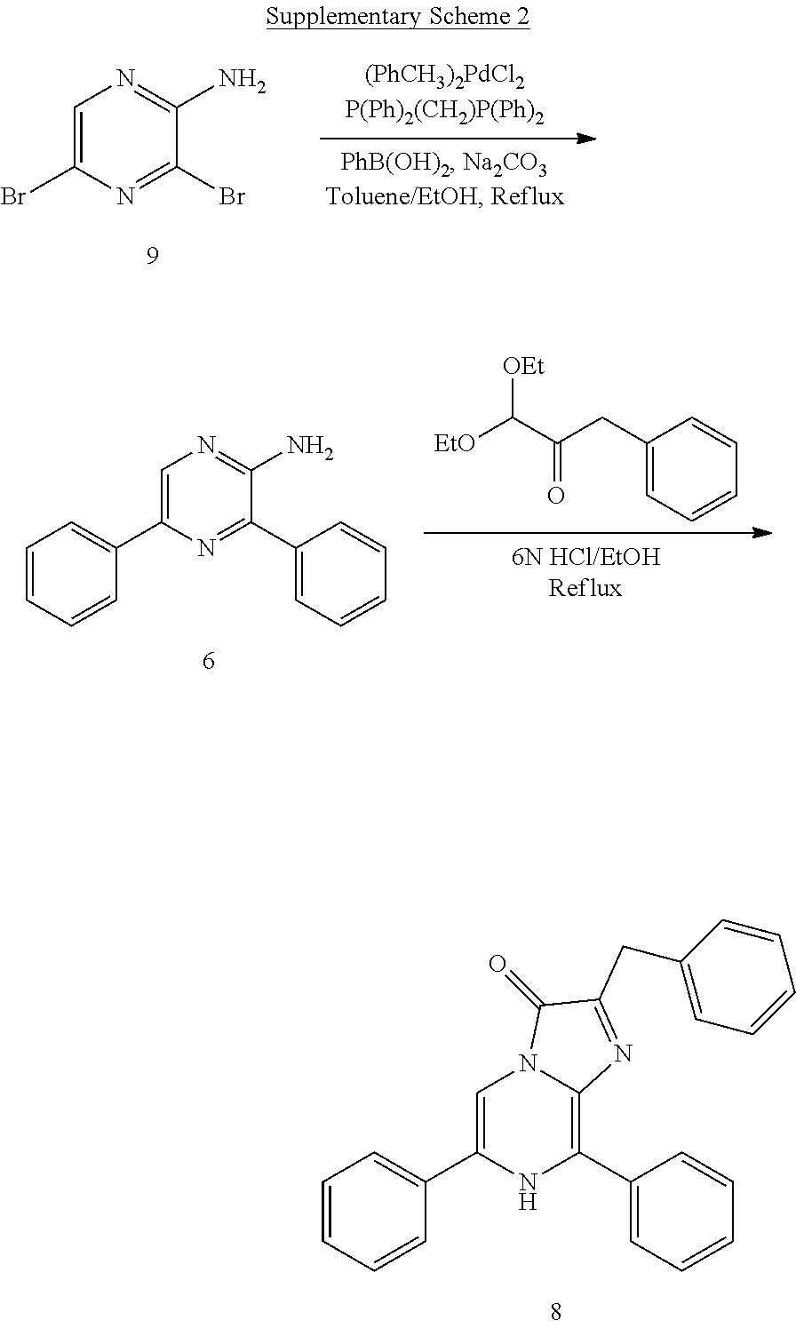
C1=C(C2=CC=CC=C2)NC(C2=CC=CC=C2)=C2N1C(=O)C(CC1=CC=CC=C1)=N2.C1=C(Br)N=C(Br)C(N)=N1.C1=C(C2=CC=CC=C2)N=C(C2=CC=CC=C2)C(N)=N1.C1(CC(C([EtO])[OEt])=O)=CC=CC=C1
